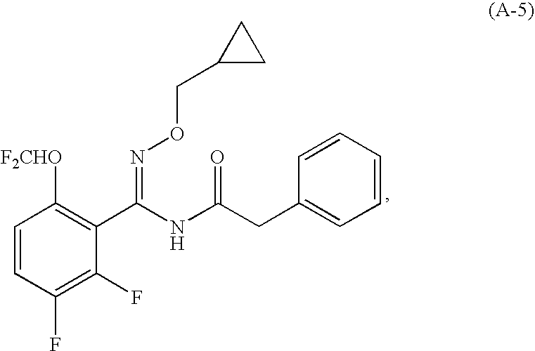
C1=CC(F)=C(F)C(C(NC(CC2=CC=CC=C2)=O)=NOCC2CC2)=C1[F2CHO]
